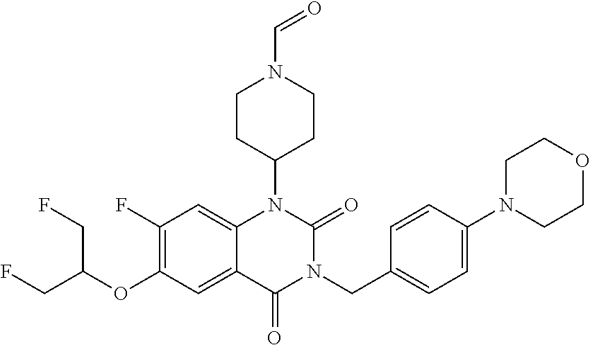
C1(F)=C(OC(CF)CF)C=C2C(=C1)N(C1CCN(C=O)CC1)C(=O)N(CC1=CC=C(N3CCOCC3)C=C1)C2=O
